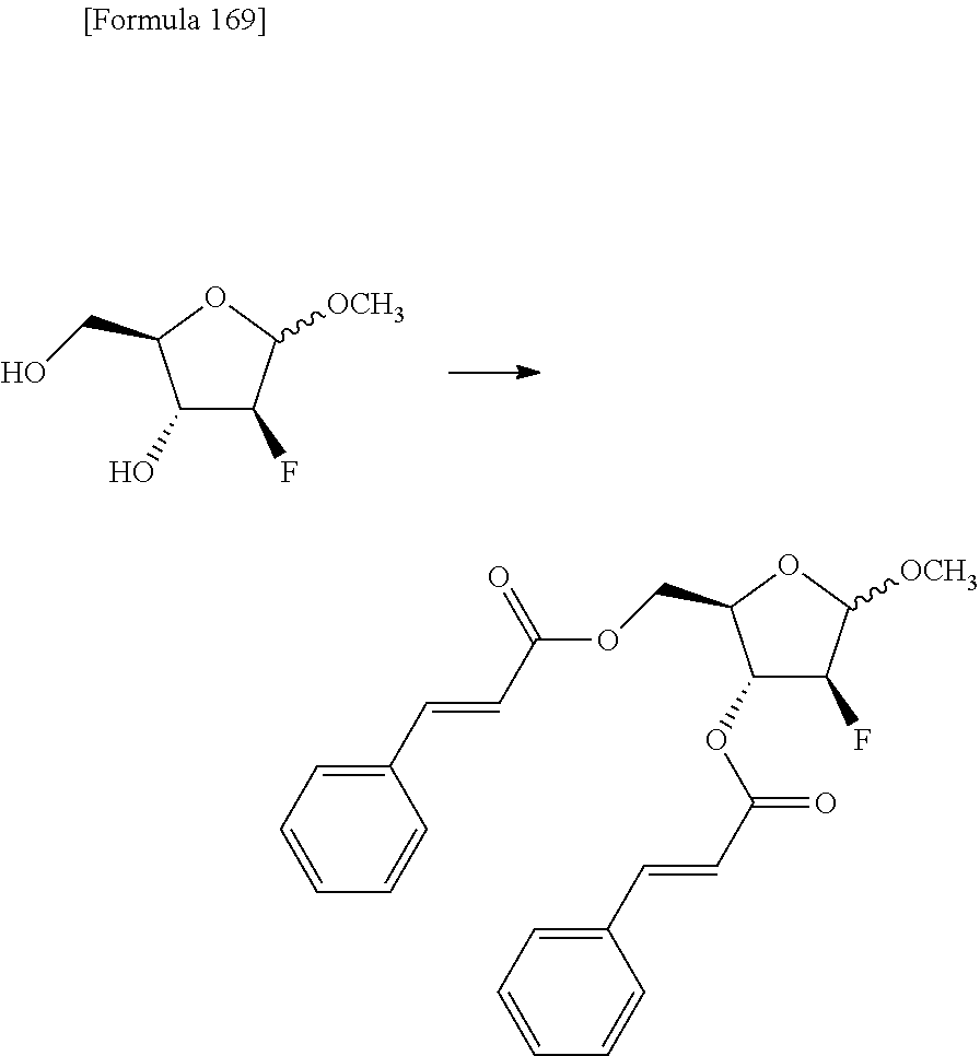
C(OC(C=CC1=CC=CC=C1)=O)C1C(OC(C=CC2=CC=CC=C2)=O)C(F)C([OCH3])O1.C(O)C1C(O)C(F)C([OCH3])O1
